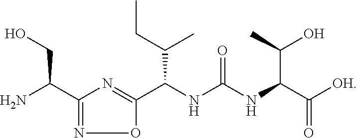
NC(C1=NOC(C(NC(NC(C([OH])=O)C(C)O)=O)C(CC)C)=N1)CO
